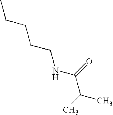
CCCCCNC(=O)C(C)C
